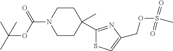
C1CC(C)(C2=NC(COS(=O)(=O)C)=CS2)CCN1C(OC(C)(C)C)=O
